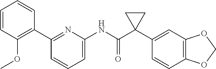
C1(C2=C(OC)C=CC=C2)=NC(NC(C2(C3=CC4=C(C=C3)OCO4)CC2)=O)=CC=C1
